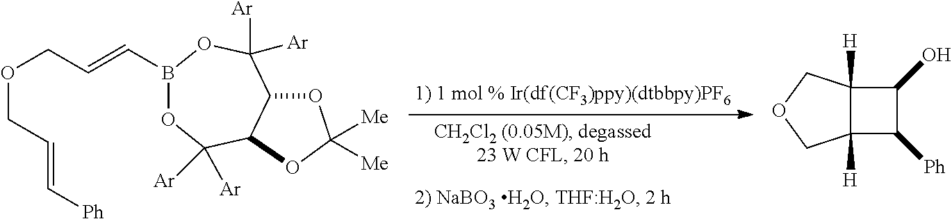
C12([H])C([H])(C([Ph])C1O)COC2.O(CC=C[Ph])CC=CB1OC([Ar])([Ar])C2C(C([Ar])([Ar])O1)OC([Me])([Me])O2
